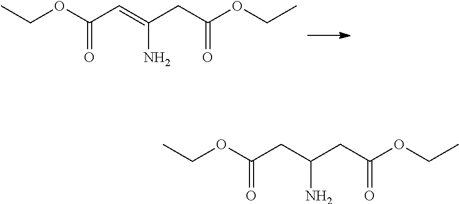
O=C(OCC)C=C(CC(OCC)=O)N.O=C(OCC)CC(CC(OCC)=O)N
